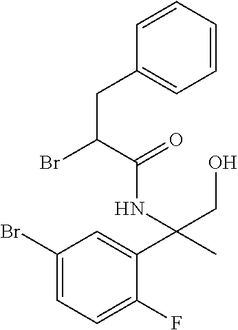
C1(Br)=CC=C(F)C(C(CO)(NC(=O)C(Br)CC2=CC=CC=C2)C)=C1
